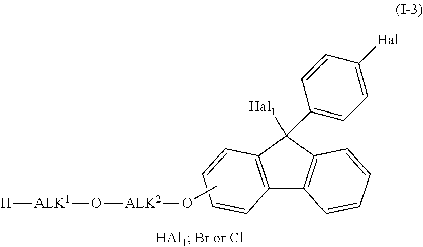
C12=C(C([Hal1])(C3=CC=C([Hal])C=C3)C3=C1C=CC=C3)C=CC=C2.CO[ALK2]O[ALK1][H]
